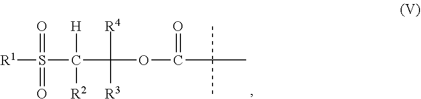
[R1]S(=O)(=O)C([H])([R2])C([R4])([R3])OC(=O)C(C)(C)C
